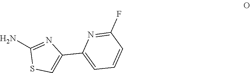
N1=C(N)SC=C1C1=CC=CC(F)=N1
